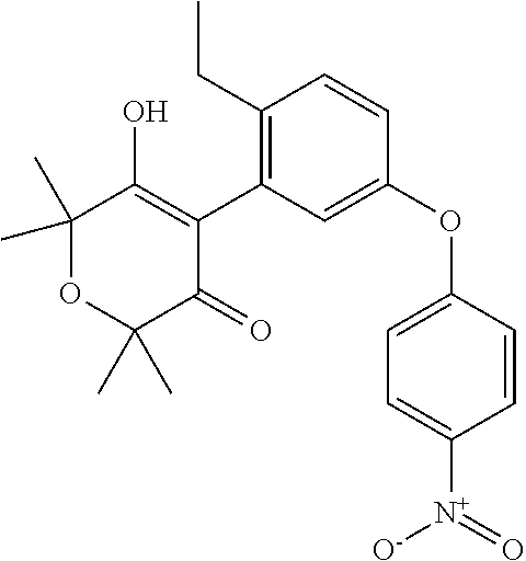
C1(C)(C)OC(C)(C)C(=O)C(C2=C(CC)C=CC(OC3=CC=C([N+](=O)[O-])C=C3)=C2)=C1O
